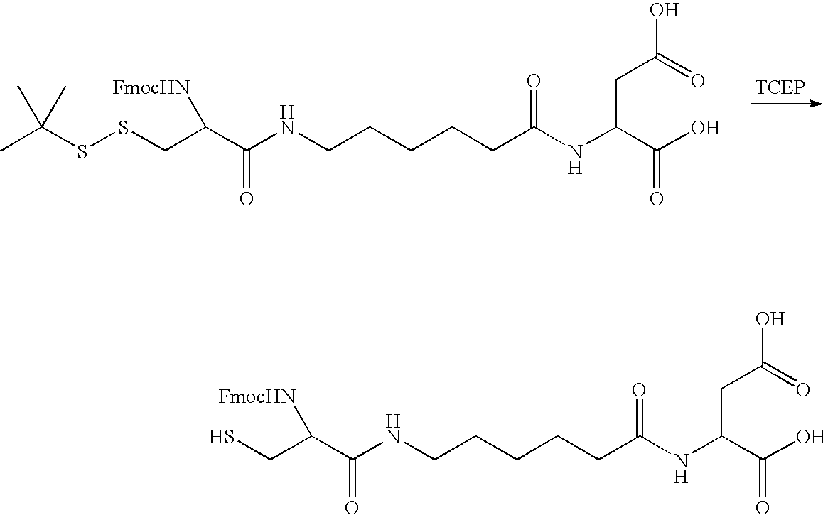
[TCEP].CC(SSCC(C(NCCCCCC(NC(C(O)=O)CC(O)=O)=O)=O)[FmocHN])(C)C.SCC(C(NCCCCCC(NC(C(O)=O)CC(O)=O)=O)=O)[FmocHN]
